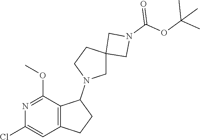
C12(CN(C3C4=C(C=C(Cl)N=C4OC)CC3)CC1)CN(C(OC(C)(C)C)=O)C2
